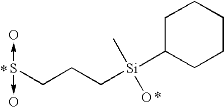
S(CCC[Si](C)(O)C1CCCCC1)(->O)->O
